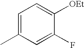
C1=C(C)C=C(F)C([OEt])=C1
